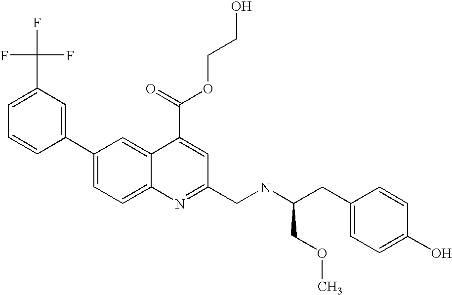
C1(C(F)(F)F)=CC=CC(C2=CC=C3C(=C2)C(C(OCCO)=O)=CC(CNC(CC2=CC=C(O)C=C2)COC)=N3)=C1
